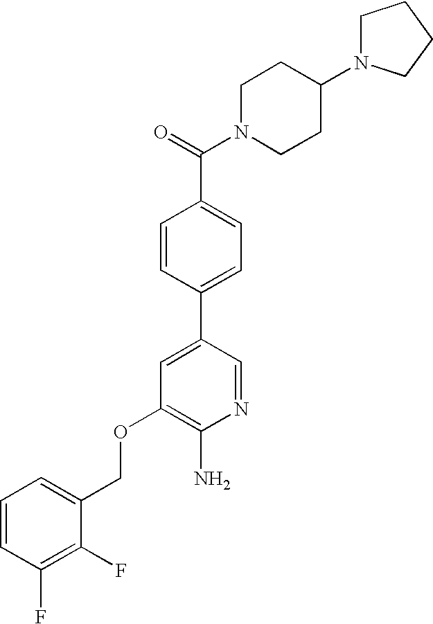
C1(F)=C(F)C=CC=C1COC1=C(N)N=CC(C2=CC=C(C(=O)N3CCC(N4CCCC4)CC3)C=C2)=C1
